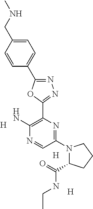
[H].[H].C1(N2C(C(NCC)=O)CCC2)=NC(C2=NN=C(C3=CC=C(CNC)C=C3)O2)=C(N)N=C1.[H]
